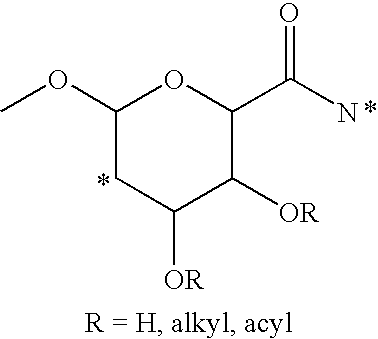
C1(OC)CC([OR])C([OR])C(C(N)=O)O1
